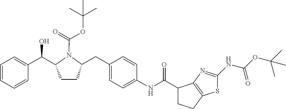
C1=CC=CC(C(C2CCC(CC3=CC=C(NC(C4CCC5=C4N=C(NC(OC(C)(C)C)=O)S5)=O)C=C3)N2C(=O)OC(C)(C)C)O)=C1
